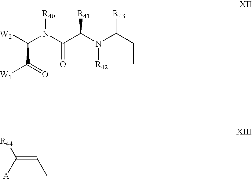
C(N(C(C(N(C(CC)[R43])[R42])[R41])=O)[R40])([W2])C([W1])=O.C(=CC)([A])[R44]
